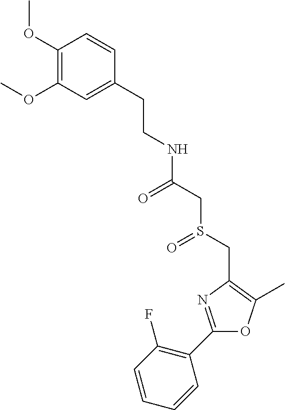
C1(C2=C(F)C=CC=C2)=NC(CS(CC(=O)NCCC2=CC(OC)=C(OC)C=C2)=O)=C(C)O1
